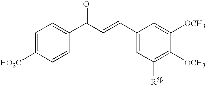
C1=C([HO2C])C=CC(C(C=CC2=CC([R5b])=C([OCH3])C([OCH3])=C2)=O)=C1
